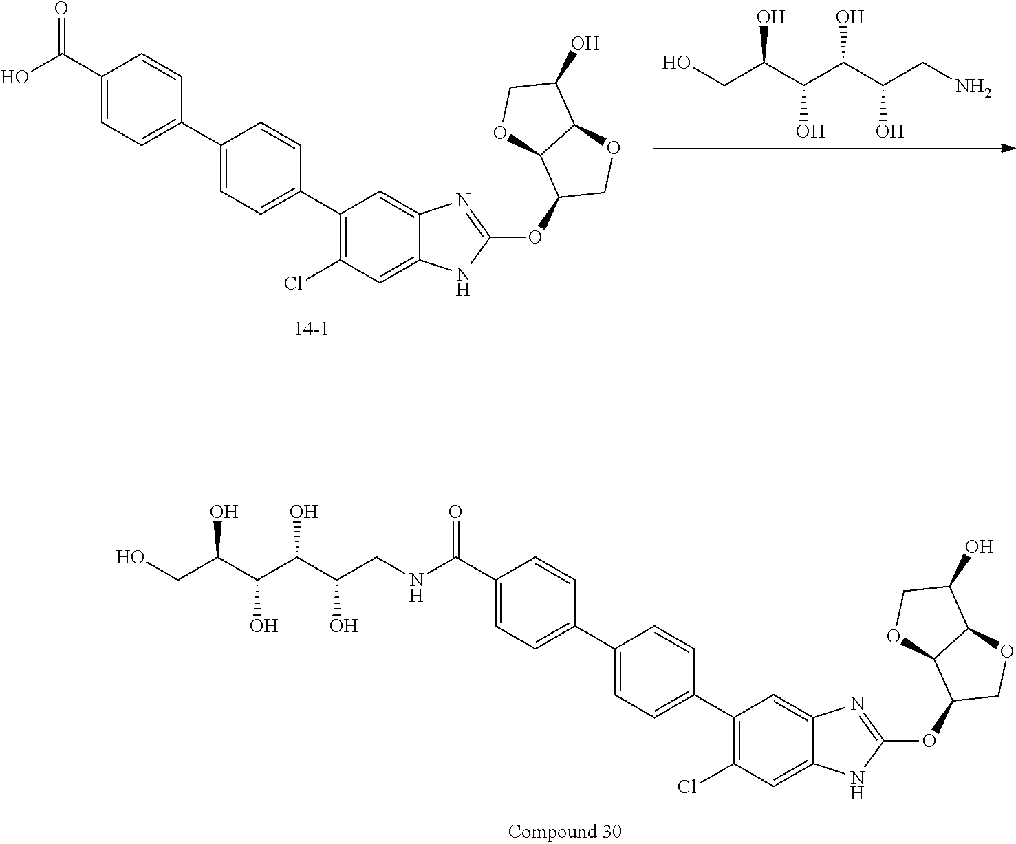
C1(C(=O)NCC(C(C(C(CO)O)O)O)O)=CC=C(C2=CC=C(C3=C(Cl)C=C4C(=C3)N=C(OC3COC5C3OCC5O)N4)C=C2)C=C1.C1(C(O)=O)=CC=C(C2=CC=C(C3=C(Cl)C=C4C(=C3)N=C(OC3COC5C3OCC5O)N4)C=C2)C=C1.OCC(C(C(C(CN)O)O)O)O
